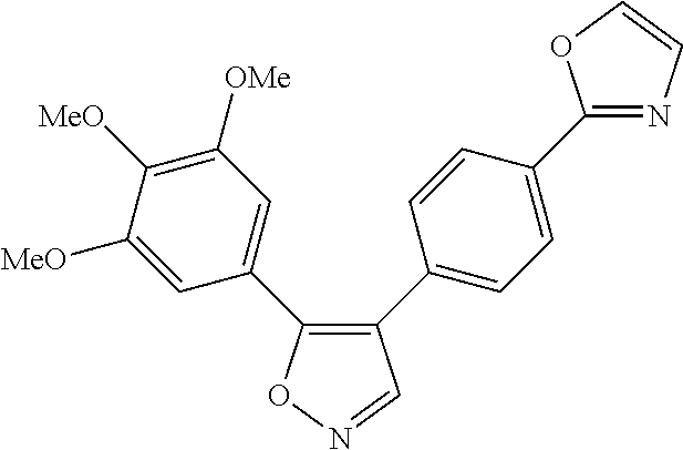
C1(C2=CC=C(C3=NC=CO3)C=C2)=C(C2=CC([OMe])=C([MeO])C([MeO])=C2)ON=C1
